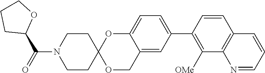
N1=CC=CC2=C1C([OMe])=C(C1=CC=C3C(=C1)COC1(O3)CCN(C(=O)C3OCCC3)CC1)C=C2
